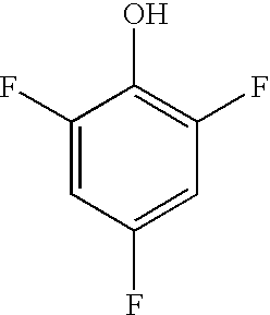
C1(F)=CC(F)=CC(F)=C1O
